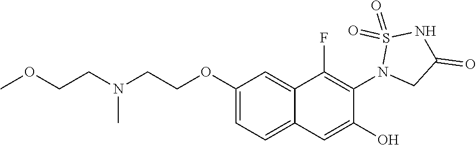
C1(OCCN(CCOC)C)=CC=C2C(=C1)C(F)=C(N1CC(=O)NS1(=O)=O)C(O)=C2
